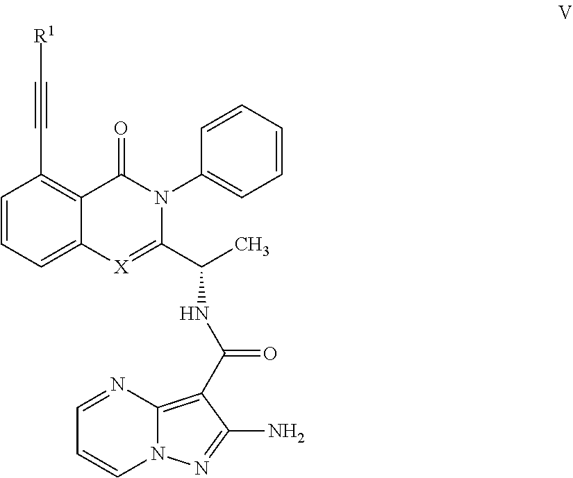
C1=NC2=C(C(NC(C)C3=[X]C4=CC=CC(C#C[R1])=C4C(=O)N3C3=CC=CC=C3)=O)C(N)=NN2C=C1
